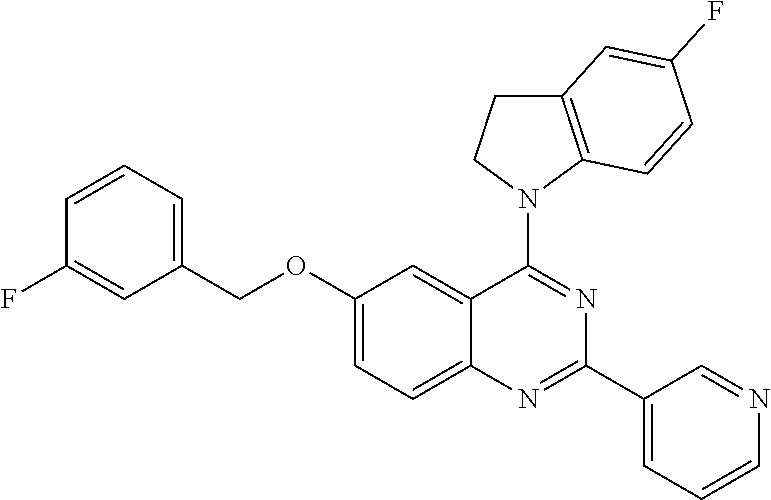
C1(OCC2=CC=CC(F)=C2)=CC=C2C(=C1)C(N1CCC3=C1C=CC(F)=C3)=NC(C1=CC=CN=C1)=N2
